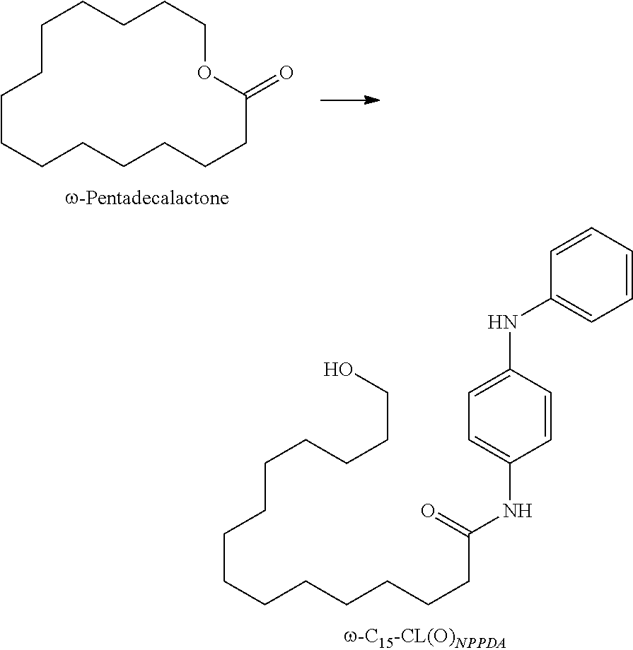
C(CCCCCCCCCC(=O)NC1=CC=C(NC2=CC=CC=C2)C=C1)CCCCO.C1CCCCCCCCCC(=O)OCCCC1
